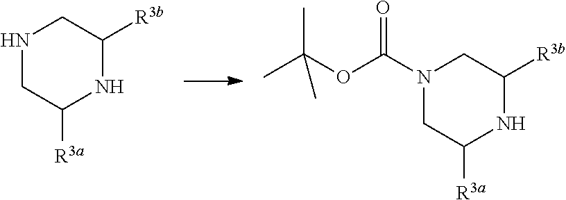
N1CC([R3a])NC([R3b])C1.N1(C(OC(C)(C)C)=O)CC([R3a])NC([R3b])C1
